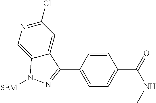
C1(Cl)=NC=C2C(=C1)C(C1=CC=C(C(NC)=O)C=C1)=NN2[SEM]
